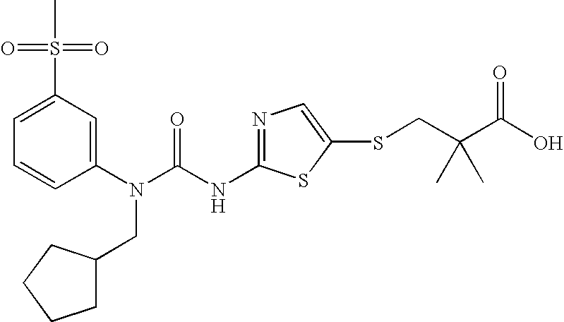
C1=C(S(=O)(C)=O)C=C(N(C(NC2=NC=C(SCC(C(O)=O)(C)C)S2)=O)CC2CCCC2)C=C1
